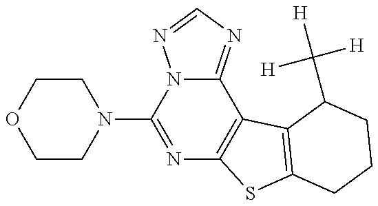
C1CN(C2=NC3=C(C4=NC=NN24)C2=C(S3)CCCC2C([H])([H])[H])CCO1
